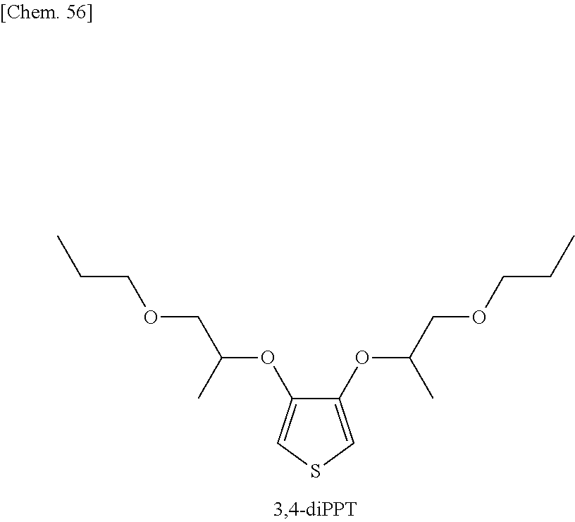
C1(OC(C)COCCC)=CSC=C1OC(C)COCCC
